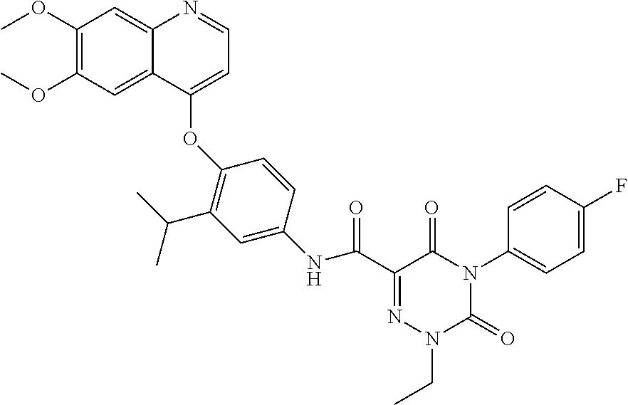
C1(OC)=C(OC)C=C2C(=C1)N=CC=C2OC1=C(C(C)C)C=C(NC(C2=NN(CC)C(=O)N(C3=CC=C(F)C=C3)C2=O)=O)C=C1
